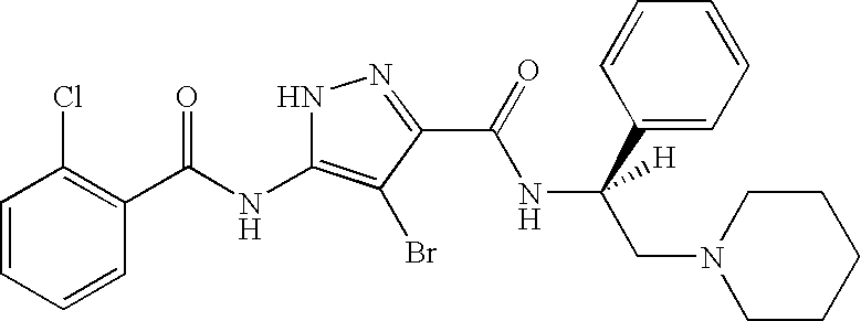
C1=CC=CC(C(NC2=C(Br)C(C(=O)NC(CN3CCCCC3)(C3=CC=CC=C3)[H])=NN2)=O)=C1Cl
